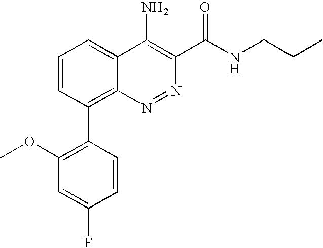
C1=CC(C2=C3C(=CC=C2)C(N)=C(C(NCCC)=O)N=N3)=C(OC)C=C1F
